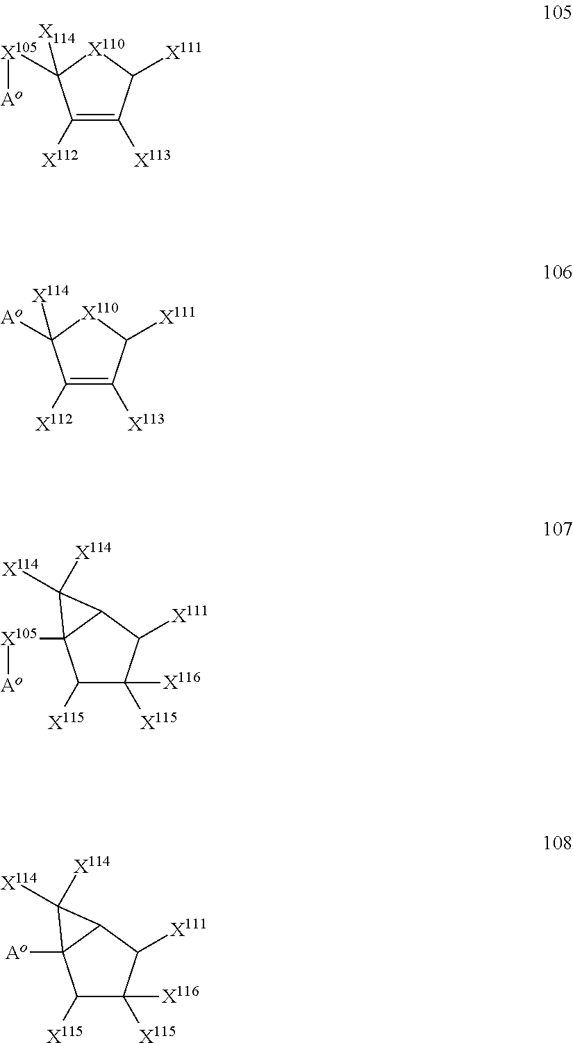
C1([X112])=C([X113])C([X111])[X110]C1([X105][Ao])[X114].C1([X112])=C([X113])C([X111])[X110]C1([Ao])[X114].C1([X115])C([X115])([X116])C([X111])C2C1([X105][Ao])C2([X114])[X114].C1([X115])C([X115])([X116])C([X111])C2C1([Ao])C2([X114])[X114]
